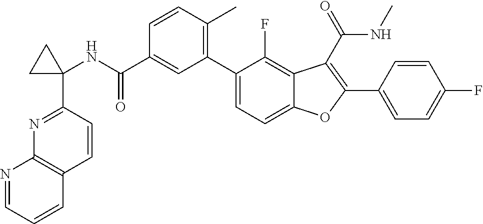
C1(NC(C2=CC(C3=CC=C4C(=C3F)C(C(=O)NC)=C(C3=CC=C(F)C=C3)O4)=C(C)C=C2)=O)(C2=NC3=C(C=C2)C=CC=N3)CC1
